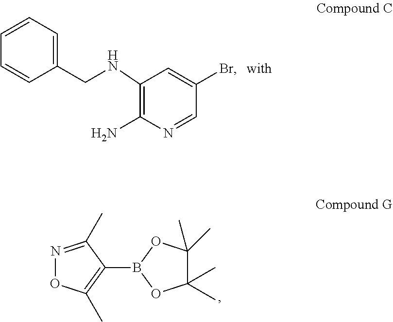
C1=C(Br)C=NC(N)=C1NCC1=CC=CC=C1.C1(C)(C)C(C)(C)OB(C2=C(C)ON=C2C)O1
